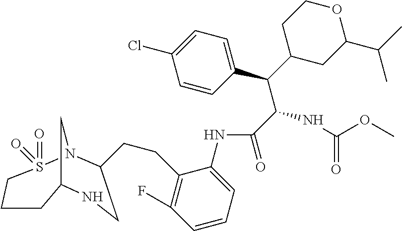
C(C(C1=CC=C(Cl)C=C1)C1CC(C(C)C)OCC1)(NC(OC)=O)C(=O)NC1=CC=CC(F)=C1CCC1N2S(=O)(=O)CCCC(C2)NC1
